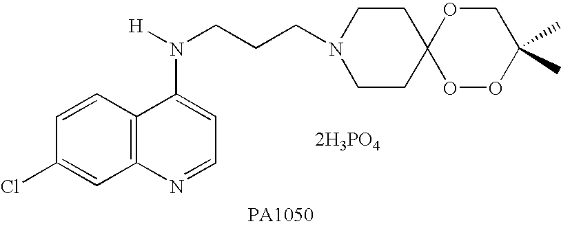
C1=CC(Cl)=CC2=C1C(N([H])CCCN1CCC3(CC1)OOC(C)(C)CO3)=CC=N2.[2H3PO4]
